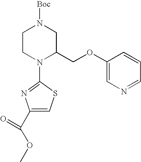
C1CN(C2=NC(C(OC)=O)=CS2)C(COC2=CN=CC=C2)CN1[Boc]
